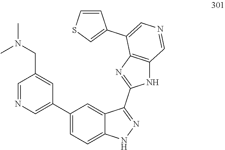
C1(CN(C)C)=CC(C2=CC=C3C(=C2)C(C2=NC4=C(N2)C=NC=C4C2=CSC=C2)=NN3)=CN=C1
